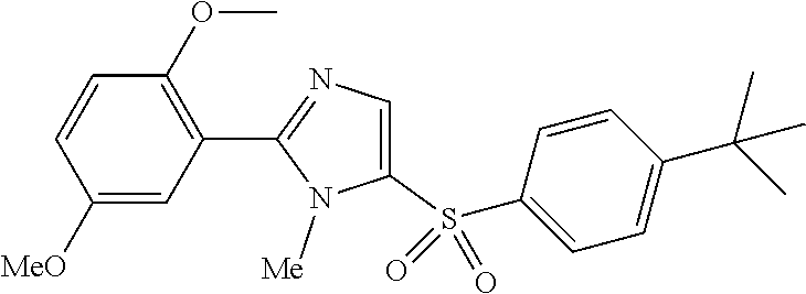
C1(S(C2=CC=C(C(C)(C)C)C=C2)(=O)=O)=CN=C(C2=C(OC)C=CC([MeO])=C2)N1[Me]
